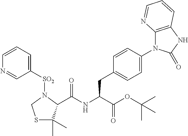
C1=CC(N2C3=C(NC2=O)C=CC=N3)=CC=C1CC(NC(=O)C1C(C)(C)SCN1[SO2]C1=CC=CN=C1)C(OC(C)(C)C)=O
